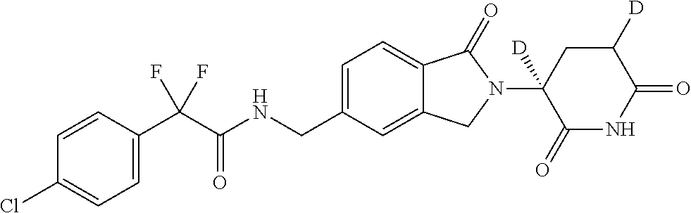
C1=CC(C(C(NCC2=CC=C3C(=C2)CN(C2([D])C(=O)NC(=O)C([D])C2)C3=O)=O)(F)F)=CC=C1Cl
